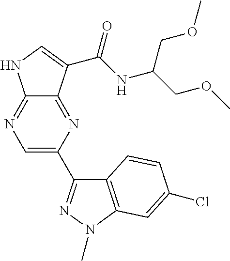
C12=NC=C(C3=NN(C)C4=C3C=CC(Cl)=C4)N=C1C(C(NC(COC)COC)=O)=CN2
